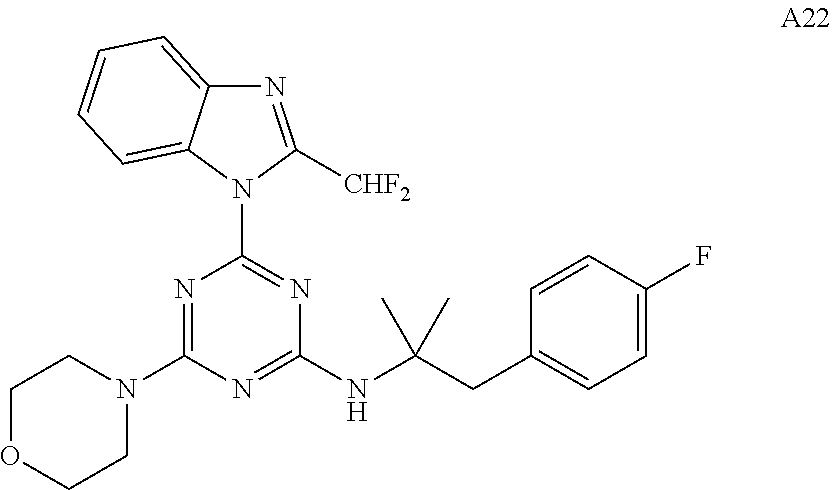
N1=C([CHF2])N(C2=NC(NC(CC3=CC=C(F)C=C3)(C)C)=NC(N3CCOCC3)=N2)C2=CC=CC=C12
